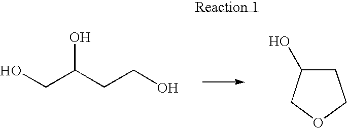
OCC(CCO)O.C1C(O)COC1
